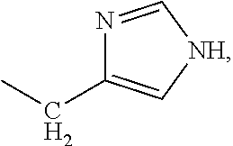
N1=C[NH]C=C1CC
